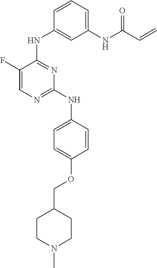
C1=CC(NC2=NC=C(F)C(NC3=CC(NC(C=C)=O)=CC=C3)=N2)=CC=C1OCC1CCN(C)CC1
